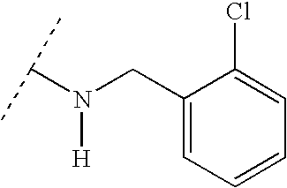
N(C(C)C)([H])CC1=CC=CC=C1Cl
